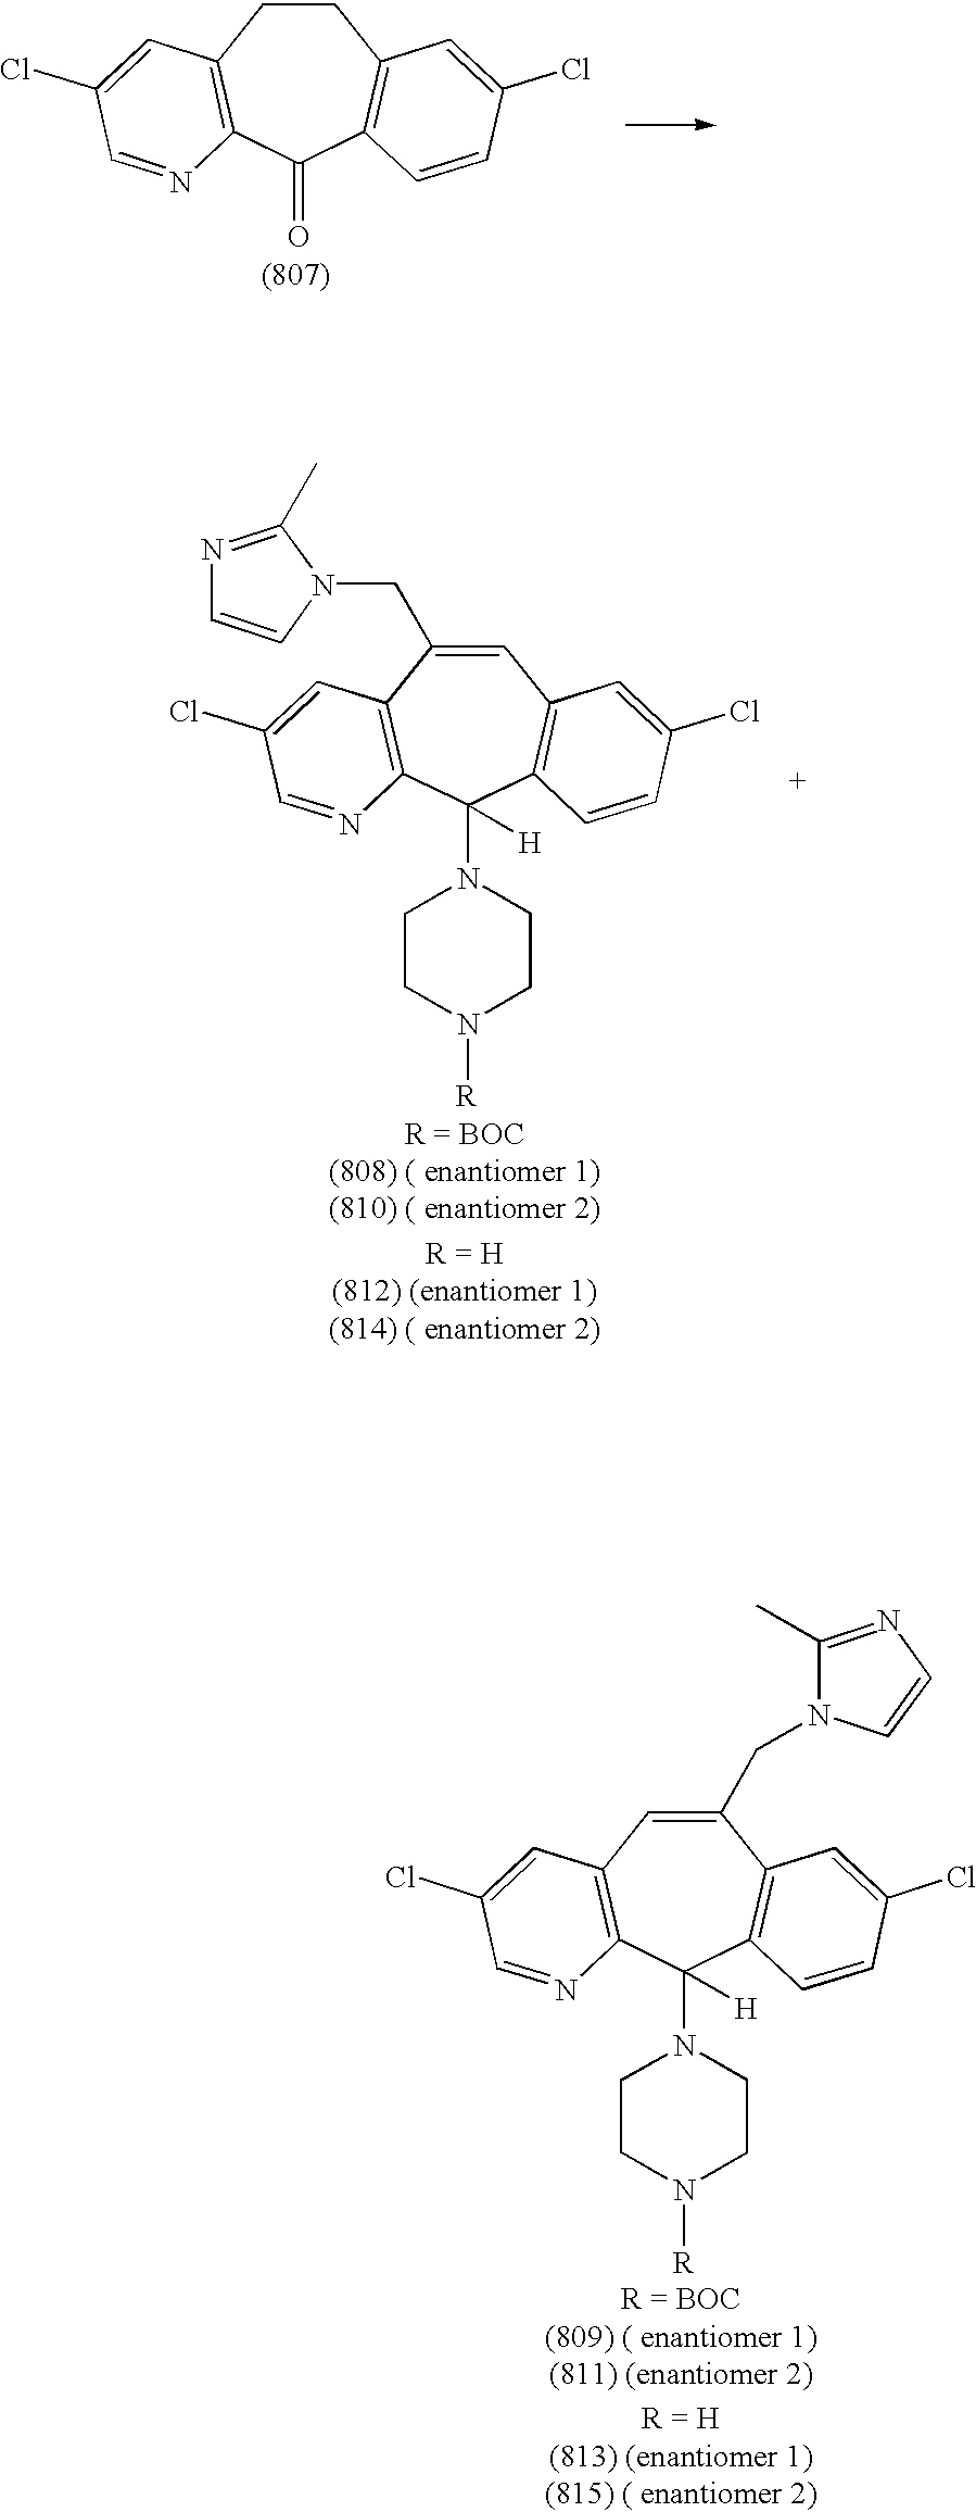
C1CC2=C(C(=O)C3=C1C=C(Cl)C=C3)N=CC(Cl)=C2.C1(CN2C(C)=NC=C2)=CC2=C(C(N3CCN([R])CC3)([H])C3=C1C=C(Cl)C=C3)N=CC(Cl)=C2.C1=C(CN2C=CN=C2C)C2=C(C(N3CCN([R])CC3)([H])C3=C1C=C(Cl)C=C3)N=CC(Cl)=C2
